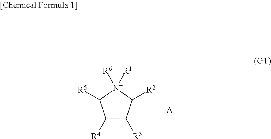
C1([R4])C([R3])C([R2])[N+]([R6])([R1])C1[R5].[A-]
